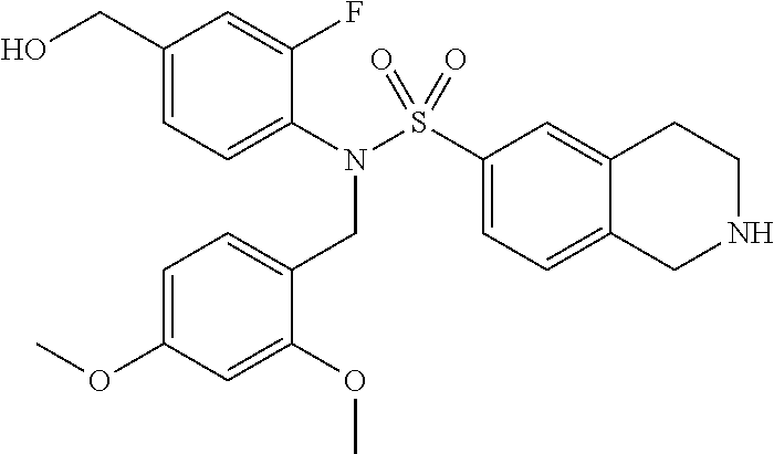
C1(N(S(C2=CC=C3C(=C2)CCNC3)(=O)=O)CC2=CC=C(OC)C=C2OC)=CC=C(CO)C=C1F
